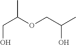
CC(OCC(C)O)CO
